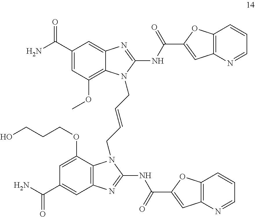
C1(C(N)=O)=CC(OC)=C2C(=C1)N=C(NC(C1=CC3=C(O1)C=CC=N3)=O)N2CC=CCN1C2=C(C=C(C(N)=O)C=C2OCCCO)N=C1NC(C1=CC2=C(O1)C=CC=N2)=O
